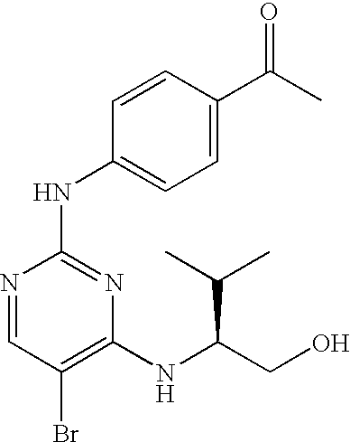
N1=CC(Br)=C(NC(CO)C(C)C)N=C1NC1=CC=C(C(C)=O)C=C1
